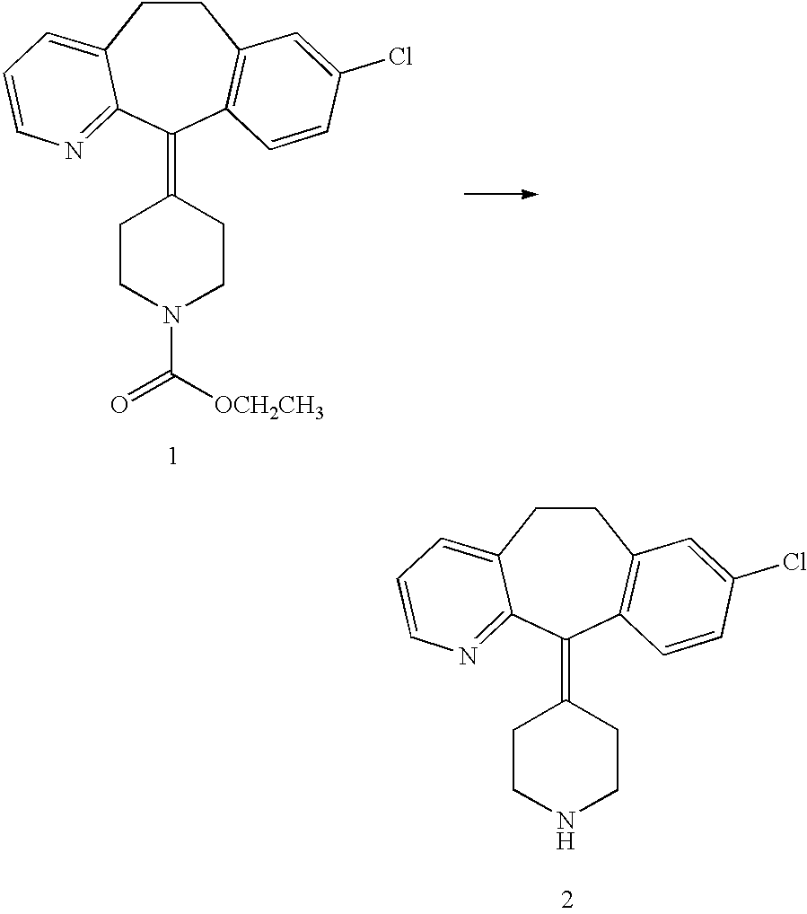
C1CC2=CC=CN=C2C(=C2CCN(C([OCH2CH3])=O)CC2)C2=C1C=C(Cl)C=C2.C1CC2=CC=CN=C2C(=C2CCNCC2)C2=C1C=C(Cl)C=C2
